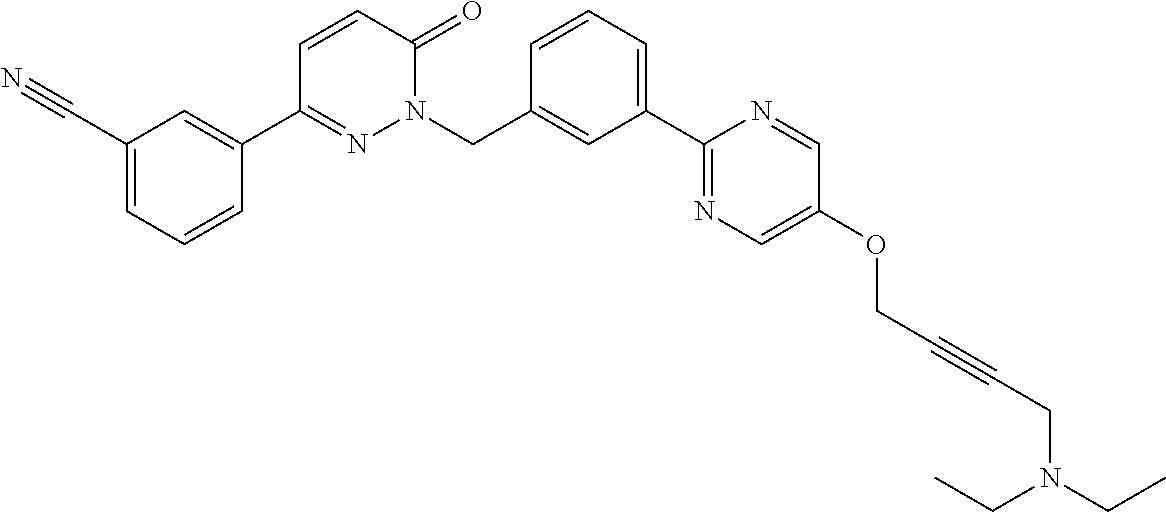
C1(C2=NN(CC3=CC(C4=NC=C(OCC#CCN(CC)CC)C=N4)=CC=C3)C(=O)C=C2)=CC(C#N)=CC=C1
